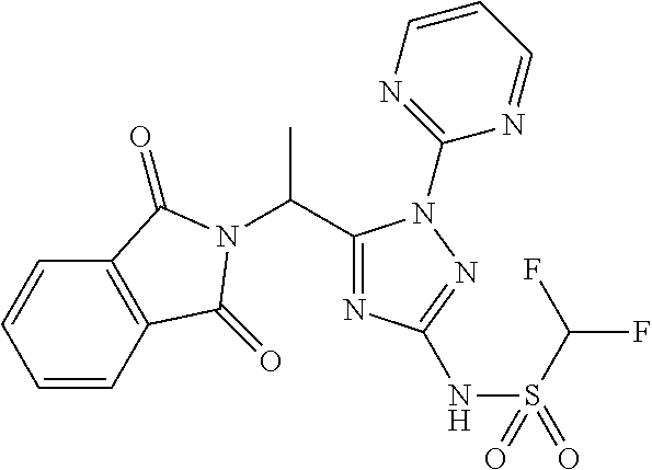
C1(C(C)N2C(=O)C3=C(C=CC=C3)C2=O)=NC(NS(C(F)F)(=O)=O)=NN1C1=NC=CC=N1
